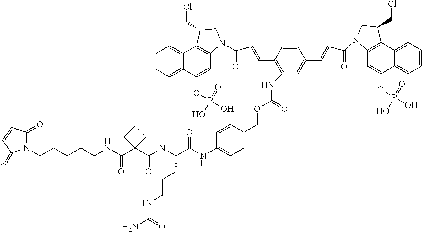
N1(CCCCCNC(C2(C(NC(C(NC3=CC=C(COC(NC4=C(C=CC(=O)N5C6=C(C7=CC=CC=C7C(OP(O)(=O)O)=C6)C(CCl)C5)C=CC(C=CC(=O)N5C6=C(C7=CC=CC=C7C(OP(O)(=O)O)=C6)C(CCl)C5)=C4)=O)C=C3)=O)CCCNC(N)=O)=O)CCC2)=O)C(=O)C=CC1=O
